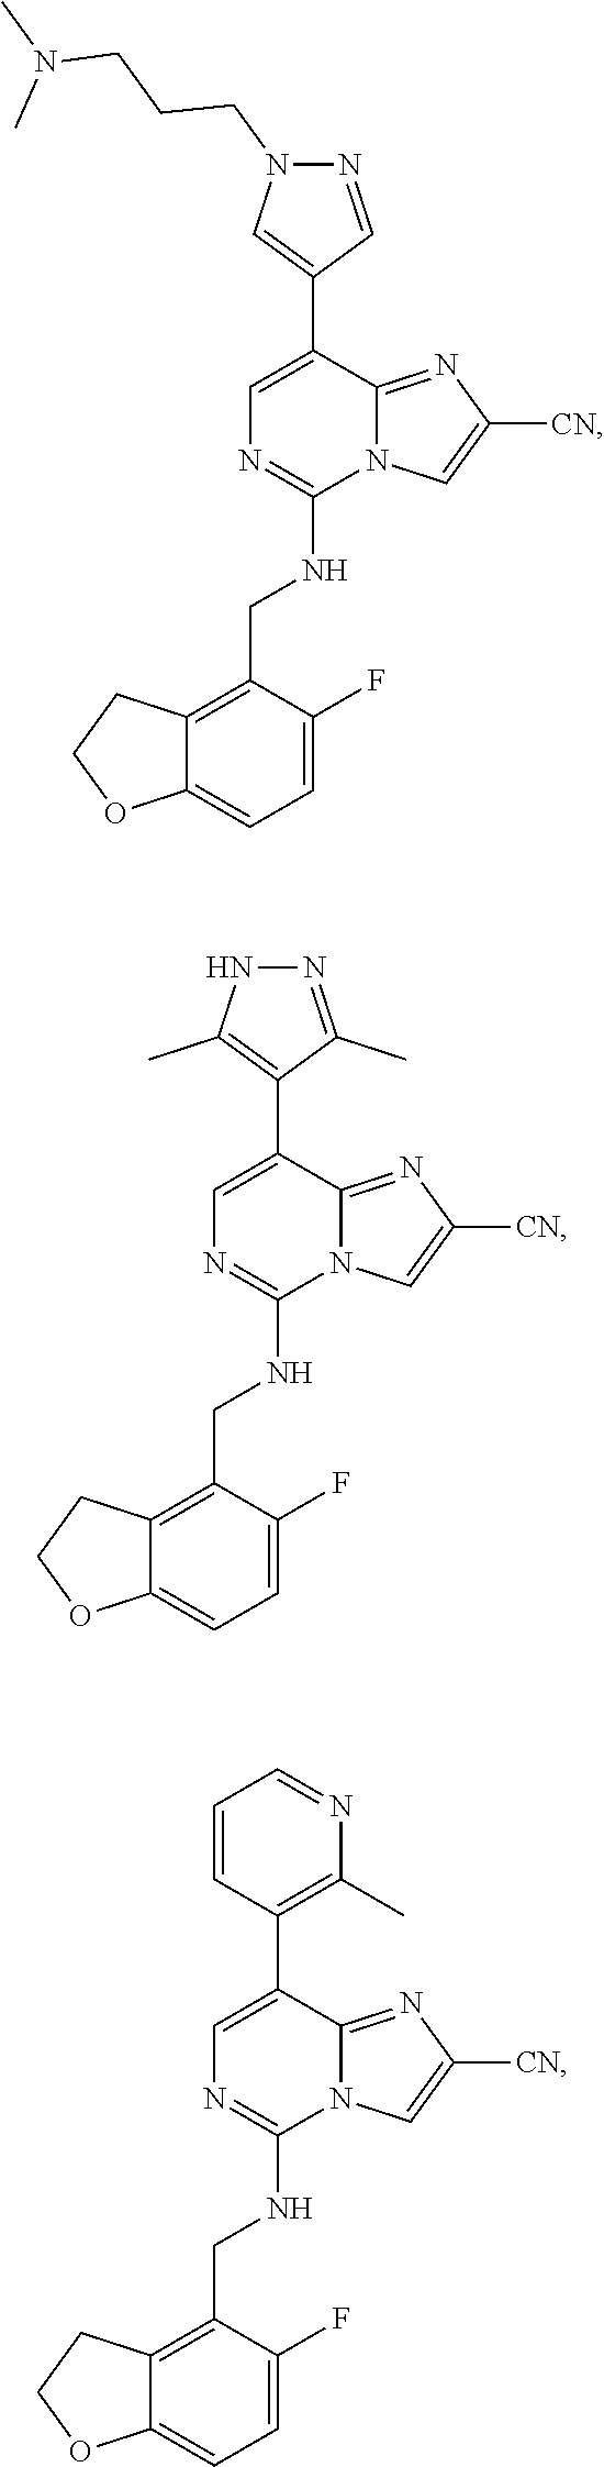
C1=C(C2=CN(CCCN(C)C)N=C2)C2=NC([CN])=CN2C(NCC2=C3C(=CC=C2F)OCC3)=N1.C1=C(C2=C(C)NN=C2C)C2=NC([CN])=CN2C(NCC2=C3C(=CC=C2F)OCC3)=N1.C1=C(C2=C(C)N=CC=C2)C2=NC([CN])=CN2C(NCC2=C3C(=CC=C2F)OCC3)=N1
